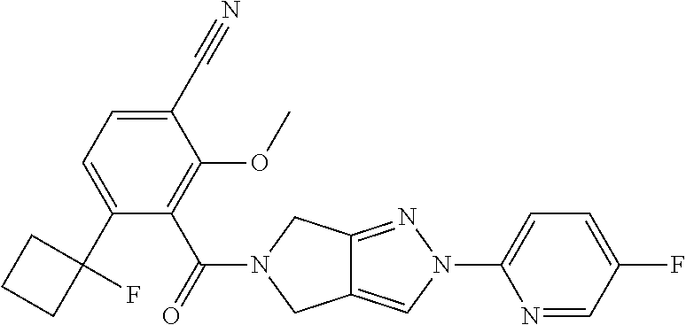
C1(C#N)=CC=C(C2(F)CCC2)C(C(N2CC3=CN(C4=CC=C(F)C=N4)N=C3C2)=O)=C1OC
